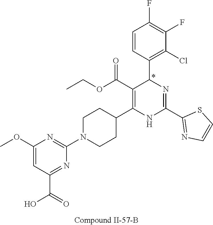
C1(F)=C(F)C=CC(C2N=C(C3=NC=CS3)NC(C3CCN(C4=NC(OC)=CC(C(O)=O)=N4)CC3)=C2C(OCC)=O)=C1Cl
